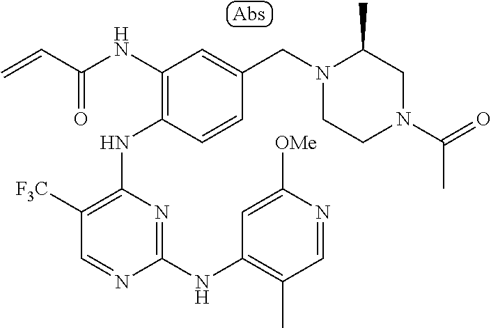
N(C1=C(NC2=C([F3C])C=NC(NC3=C(C)C=NC([OMe])=C3)=N2)C=CC(CN2CCN(C(C)=O)CC2C)=C1)C(C=C)=O
